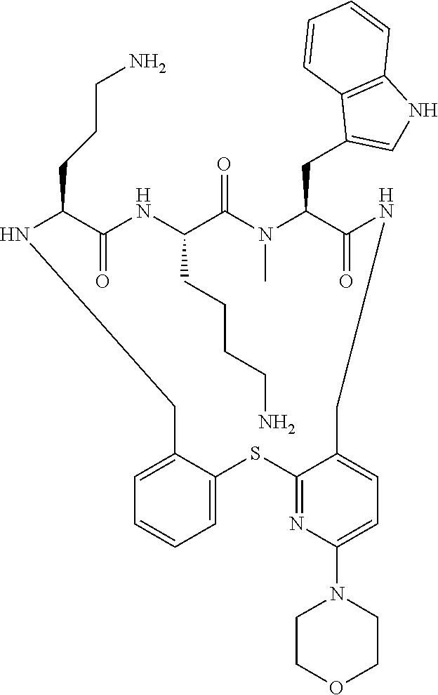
N1C(CCCN)C(=O)NC(CCCCN)C(=O)N(C)C(CC2=CNC3=C2C=CC=C3)C(=O)NCC2=CC=C(N3CCOCC3)N=C2SC2=CC=CC=C2C1
